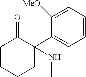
N(C)C1(C2=CC=CC=C2[MeO])CCCCC1=O
